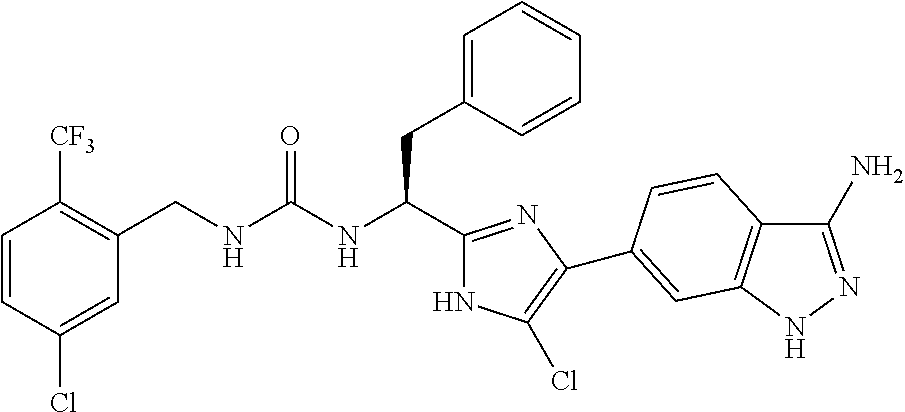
C(NC(CC1=CC=CC=C1)C1=NC(C2=CC3=C(C(N)=NN3)C=C2)=C(Cl)N1)(=O)NCC1=C([CF3])C=CC(Cl)=C1
